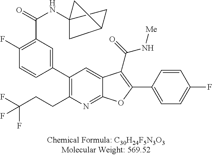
C12(NC(C3=C(F)C=CC(C4=C(CCC(F)(F)F)N=C5C(=C4)C(C(=O)N[Me])=C(C4=CC=C(F)C=C4)O5)=C3)=O)CC(C1)C2
